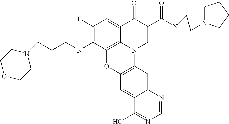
C1(F)=C(NCCCN2CCOCC2)C2=C3C(=C1)C(=O)C(C(NCCN1CCCC1)=O)=CN3C1=C(O2)C=C2C(=C1)N=CN=C2O
